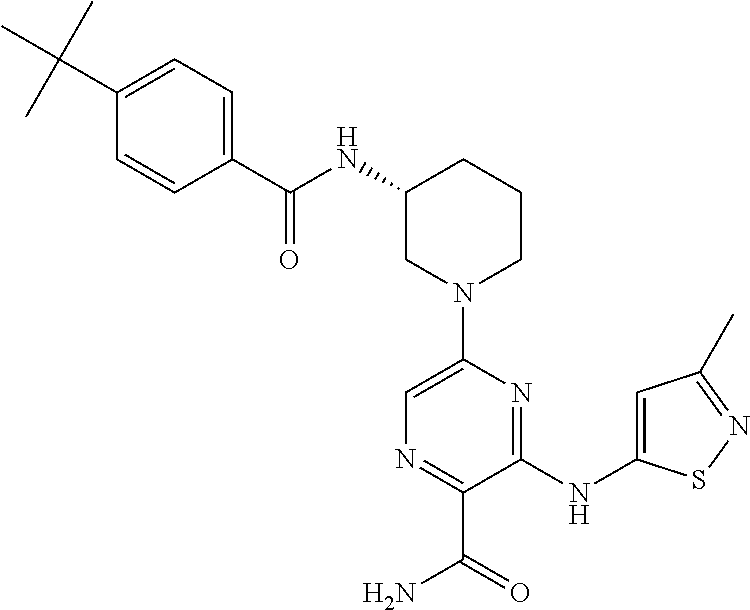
C1(NC(=O)C2=CC=C(C(C)(C)C)C=C2)CN(C2=CN=C(C(=O)N)C(NC3=CC(C)=NS3)=N2)CCC1
